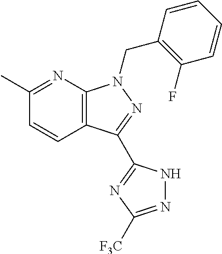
C12=C(N=C(C)C=C1)N(CC1=C(F)C=CC=C1)N=C2C1=NC([F3C])=NN1
